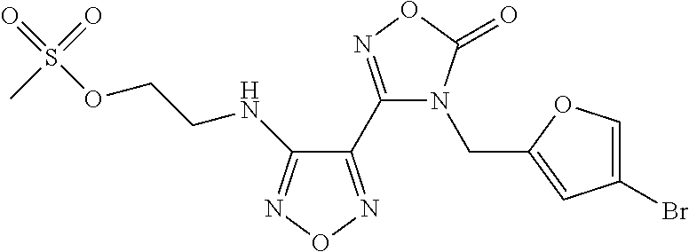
C1(Br)=COC(CN2C(C3=NON=C3NCCOS(C)(=O)=O)=NOC2=O)=C1
